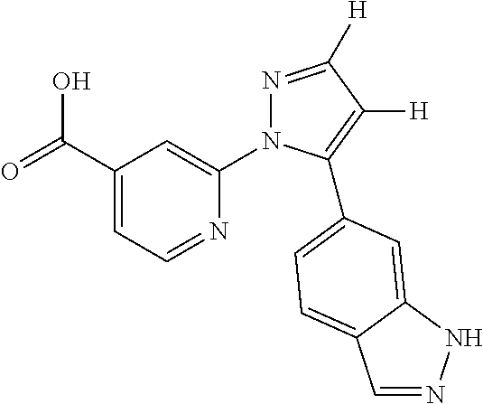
OC(C1=CC=NC(N2N=C([H])C([H])=C2C2=CC=C3C=NNC3=C2)=C1)=O
